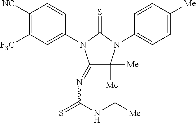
C1(=NC(=S)NC[Me])C([Me])([Me])N(C2=CC=C([Me])C=C2)C(=S)N1C1=CC([F3C])=C([NC])C=C1
